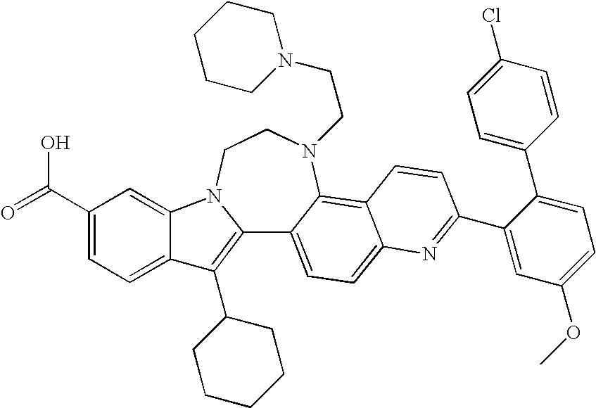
C12=C(C3CCCCC3)C3=CC=C(C(=O)O)C=C3N1CCN(CCN1CCCCC1)C1=C3C(=CC=C21)N=C(C1=CC(OC)=CC=C1C1=CC=C(Cl)C=C1)C=C3
